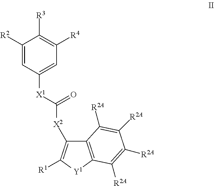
C1([R2])=CC([X1]C([X2]C2=C([R1])[Y1]C3=C2C([R2A])=C([R2A])C([R2A])=C3[R2A])=O)=CC([R4])=C1[R3]
